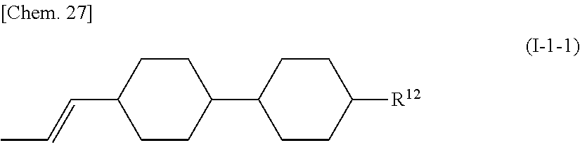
C1CC(C2CCC([R12])CC2)CCC1C=CC
